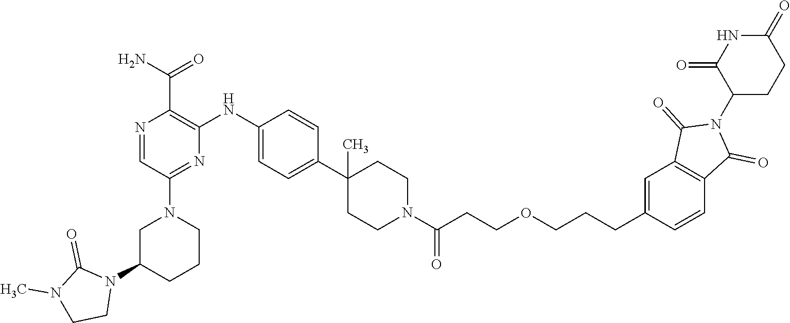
C1C(N2C(=O)N(C)CC2)CCCN1C1=NC(NC2=CC=C(C3(C)CCN(C(=O)CCOCCCC4=CC5=C(C=C4)C(=O)N(C4C(=O)NC(=O)CC4)C5=O)CC3)C=C2)=C(C(N)=O)N=C1
